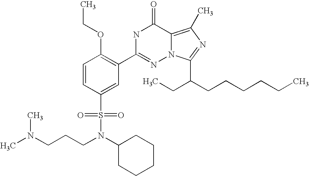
C1=CC(S(N(CCCN(C)C)C2CCCCC2)(=O)=O)=CC(C2=NN3C(=C(C)N=C3C(CCCCCC)CC)C(=O)N2)=C1OCC
